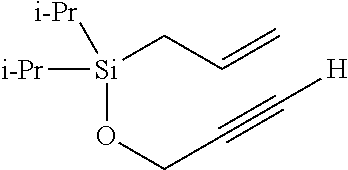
[Si](OCC#C[H])([i-Pr])([i-Pr])CC=C
